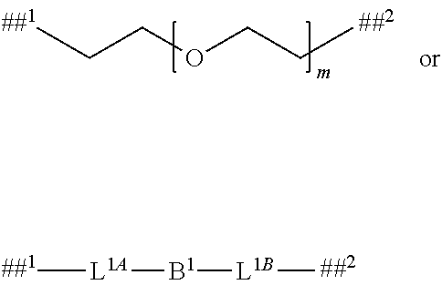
C[L1A][B1][L1B]C.CCCOCCC
